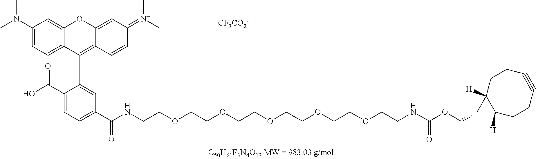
C1(N(C)C)=CC=C2C(=C1)OC1=CC(=[N+](C)C)C=CC1=C2C1=CC(C(NCCOCCOCCOCCOCCOCCNC(=O)OCC2C3([H])C2([H])CCC#CCC3)=O)=CC=C1C(O)=O.[CF3CO2-]
